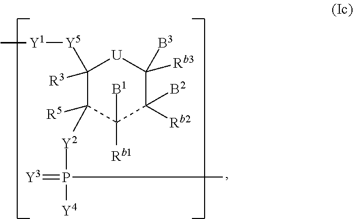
C1([R3])([Y5][Y1]C)C([R5])([Y2]P([Y4])(=[Y3])C)C([Rb1])([B1])C([B2])([Rb2])C([B3])([Rb3])[U]1
